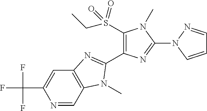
N1=CC2=C(C=C1C(F)(F)F)N=C(C1=C(S(=O)(=O)CC)N(C)C(N3C=CC=N3)=N1)N2C
